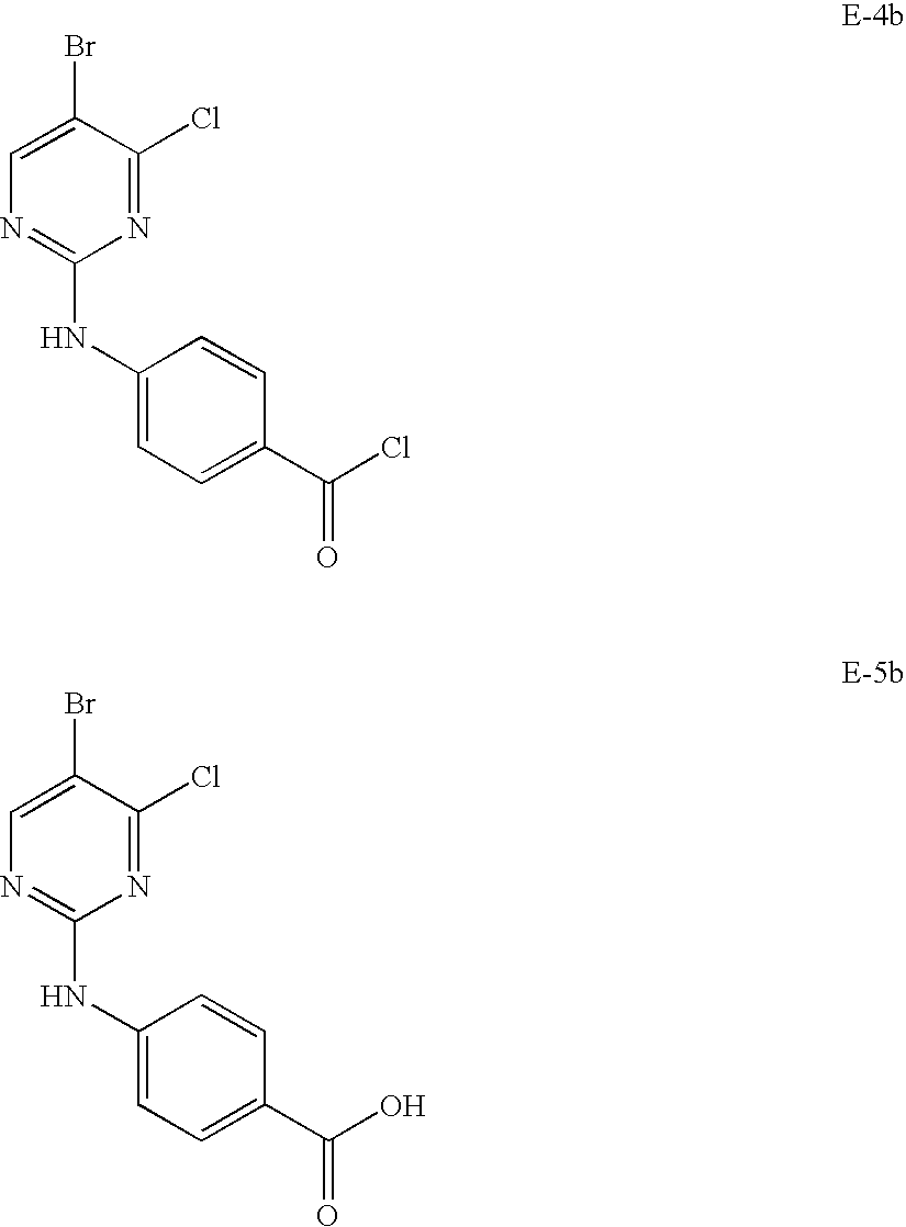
C1=C(Br)C(Cl)=NC(NC2=CC=C(C(Cl)=O)C=C2)=N1.C1=C(Br)C(Cl)=NC(NC2=CC=C(C(O)=O)C=C2)=N1
